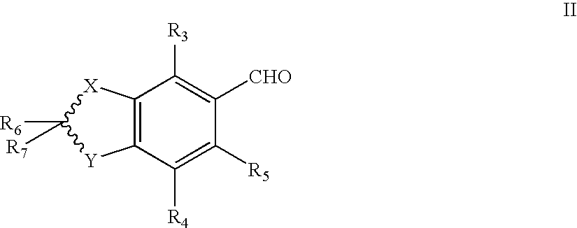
C12=C([X]C([R7])([R6])[Y]1)C([R3])=C([CHO])C([R5])=C2[R4]
